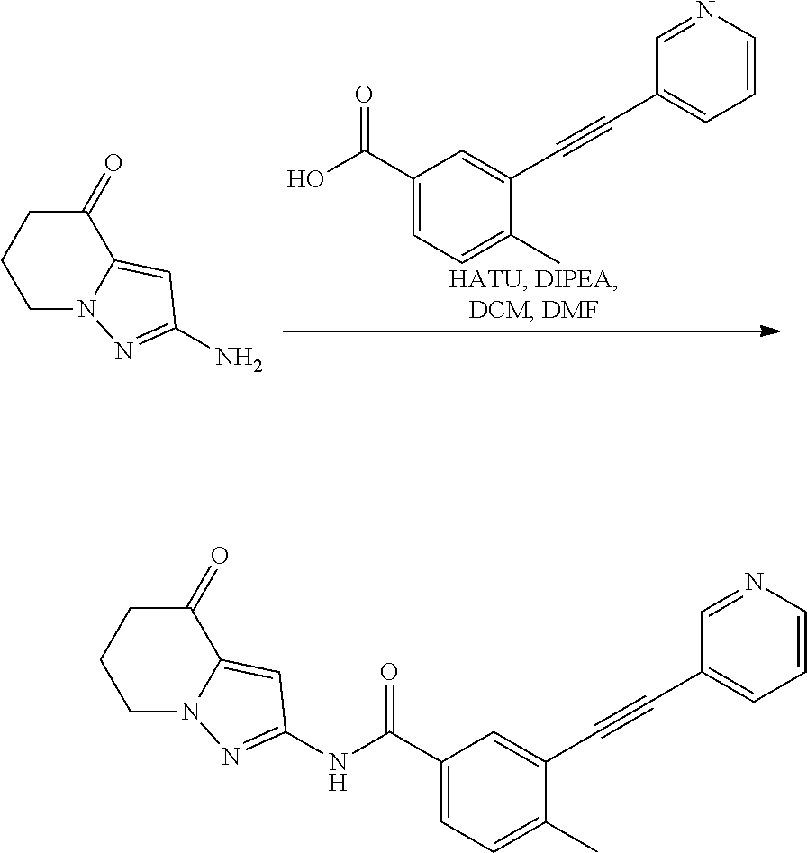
C1(C(O)=O)=CC=C(C)C(C#CC2=CC=CN=C2)=C1.C1(=O)CCCN2C1=CC(N)=N2.C1(C(NC2=NN3C(=C2)C(=O)CCC3)=O)=CC=C(C)C(C#CC2=CC=CN=C2)=C1
